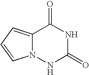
C12=CC=CN1NC(=O)NC2=O
